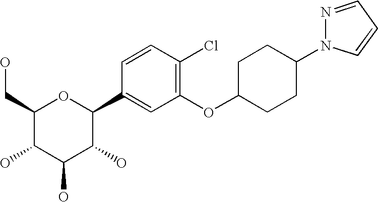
C1(CO)C(O)C(O)C(O)C(C2=CC(OC3CCC(N4N=CC=C4)CC3)=C(Cl)C=C2)O1
